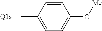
C1=CC(C)=CC=C1O[Me]
